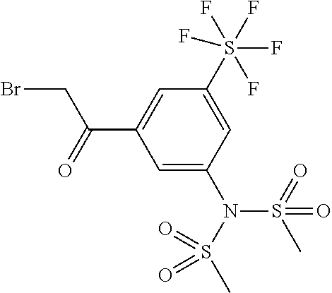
BrCC(C1=CC(S(F)(F)(F)(F)F)=CC(N(S(C)(=O)=O)S(=O)(C)=O)=C1)=O
